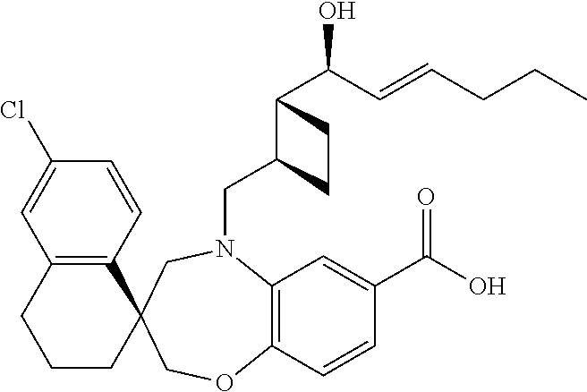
C1(Cl)=CC2=C(C=C1)C1(CCC2)CN(CC2C(C(O)C=CCCC)CC2)C2=C(C=CC(C(O)=O)=C2)OC1
